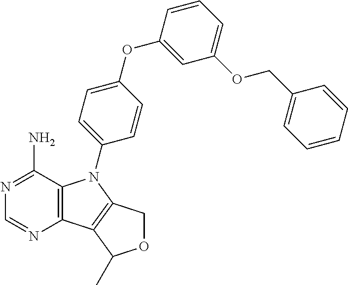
C12=C(C(N)=NC=N1)N(C1=CC=C(OC3=CC(OCC4=CC=CC=C4)=CC=C3)C=C1)C1=C2C(C)OC1
